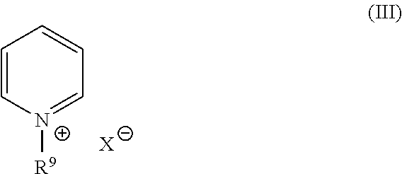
C1=C[N+]([R9])=CC=C1.[X]
